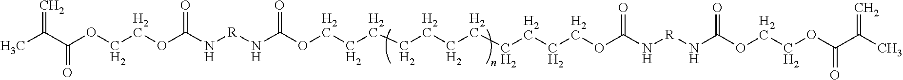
CC(C(OCCOC(N[R]NC(OCCCCCCCCCCCOC(N[R]NC(=O)OCCOC(C(C)=C)=O)=O)=O)=O)=O)=C
